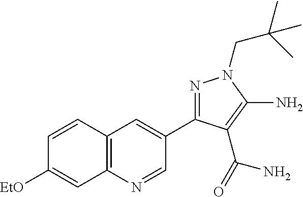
C1=CC2=C(C=C1[EtO])N=CC(C1=NN(CC(C)(C)C)C(N)=C1C(N)=O)=C2
